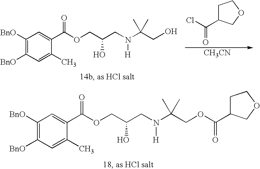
C1([BnO])=C([BnO])C=C(C)C(C(OCC(CN(C(COC(C2CCOC2)=O)(C)C)[H])O)=O)=C1.C1([BnO])=C([BnO])C=C(C)C(C(OCC(CN(C(CO)(C)C)[H])O)=O)=C1.[CH3CN].C1C(C(Cl)=O)COC1
